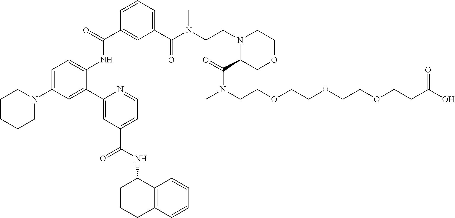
C1=CC=C(C(N(C)CCN2C(C(N(CCOCCOCCOCCC(O)=O)C)=O)COCC2)=O)C=C1C(NC1=CC=C(N2CCCCC2)C=C1C1=CC(C(NC2CCCC3=C2C=CC=C3)=O)=CC=N1)=O
